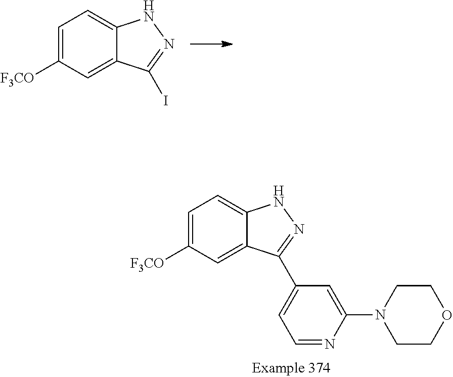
C1=C([F3CO])C=C2C(=C1)NN=C2I.C1=C([F3CO])C=C2C(=C1)NN=C2C1=CC=NC(N2CCOCC2)=C1
